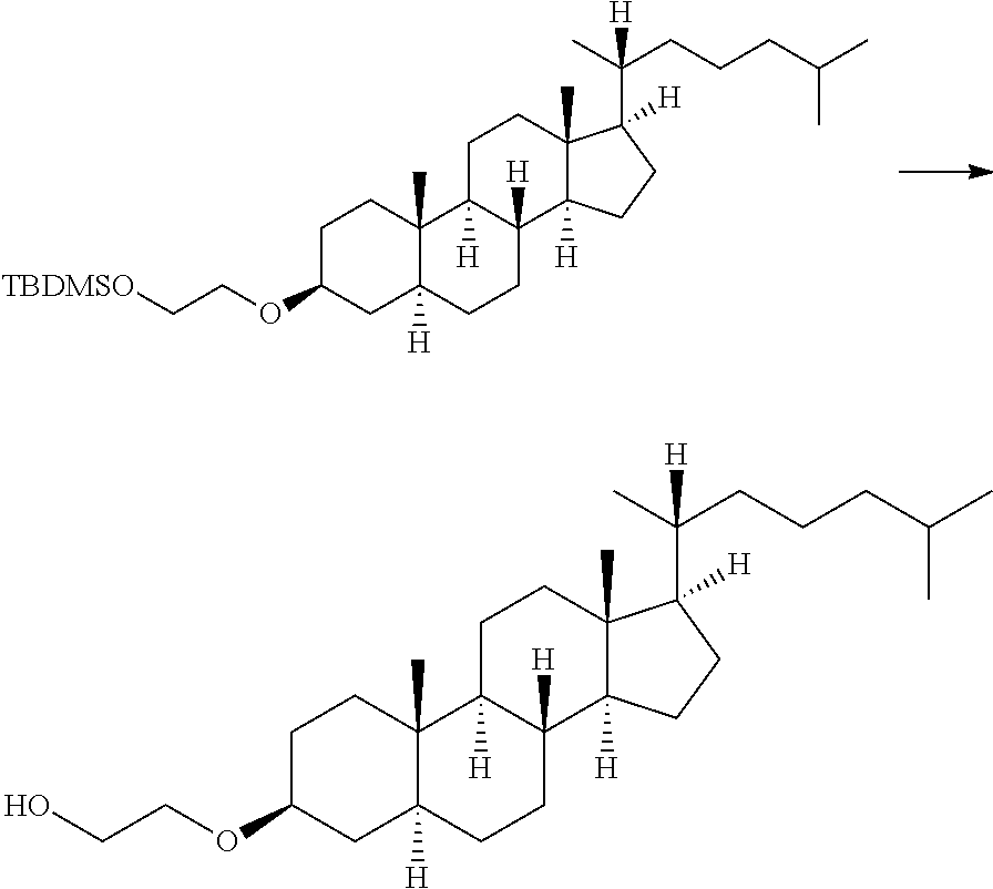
C1C(OCC[TBDMSO])CC2([H])C(C)(C1)C1([H])C([H])(CC2)C2([H])C(C)(CC1)C(C(CCCC(C)C)(C)[H])([H])CC2.C1C(OCCO)CC2([H])C(C)(C1)C1([H])C([H])(CC2)C2([H])C(C)(CC1)C(C(CCCC(C)C)(C)[H])([H])CC2
